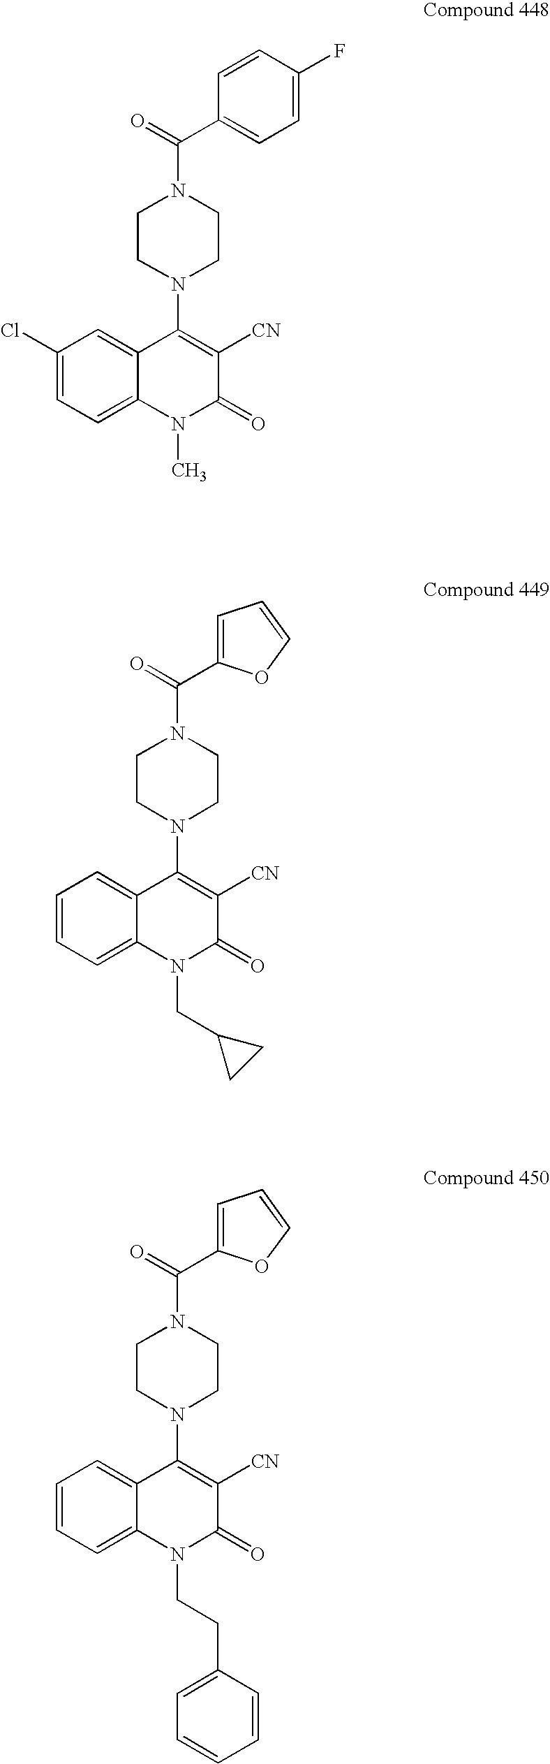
C(=O)(N1CCN(C2=C([CN])C(=O)N(C)C3=CC=C(Cl)C=C32)CC1)C1=CC=C(F)C=C1.C(=O)(N1CCN(C2=C([CN])C(=O)N(CC3CC3)C3=CC=CC=C32)CC1)C1=CC=CO1.C(=O)(N1CCN(C2=C([CN])C(=O)N(CCC3=CC=CC=C3)C3=CC=CC=C32)CC1)C1=CC=CO1
